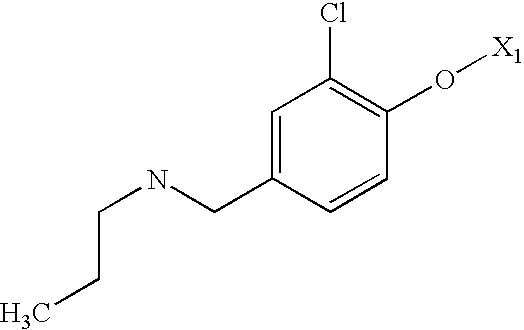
C(NCC1=CC(Cl)=C(O[X1])C=C1)CC
